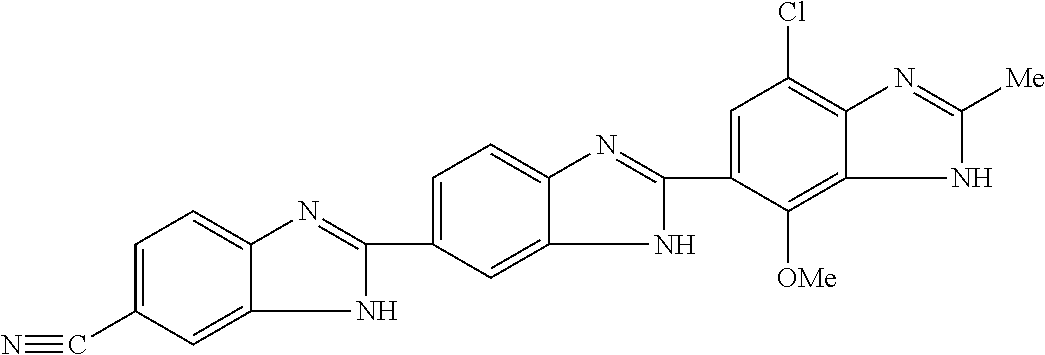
C1=C(C#N)C=C2C(=C1)N=C(C1=CC=C3C(=C1)NC(C1=CC(Cl)=C4C(=C1[OMe])NC([Me])=N4)=N3)N2
